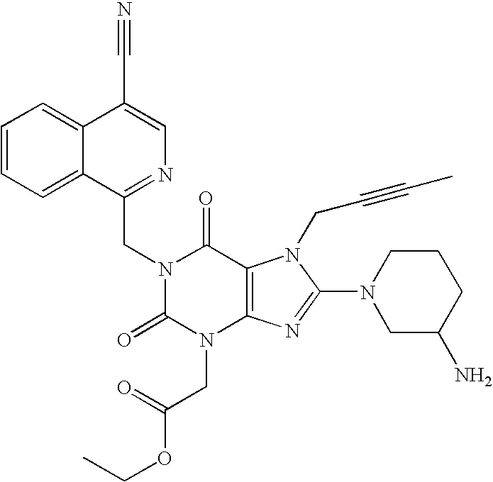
C12=CC=CC=C1C(CN1C(=O)N(CC(OCC)=O)C3=C(C1=O)N(CC#CC)C(N1CC(N)CCC1)=N3)=NC=C2C#N
